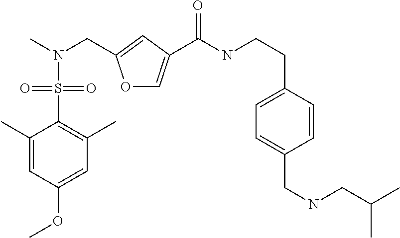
O1C=C(C(NCCC2=CC=C(CNCC(C)C)C=C2)=O)C=C1CN(C)S(C1=C(C)C=C(OC)C=C1C)(=O)=O
